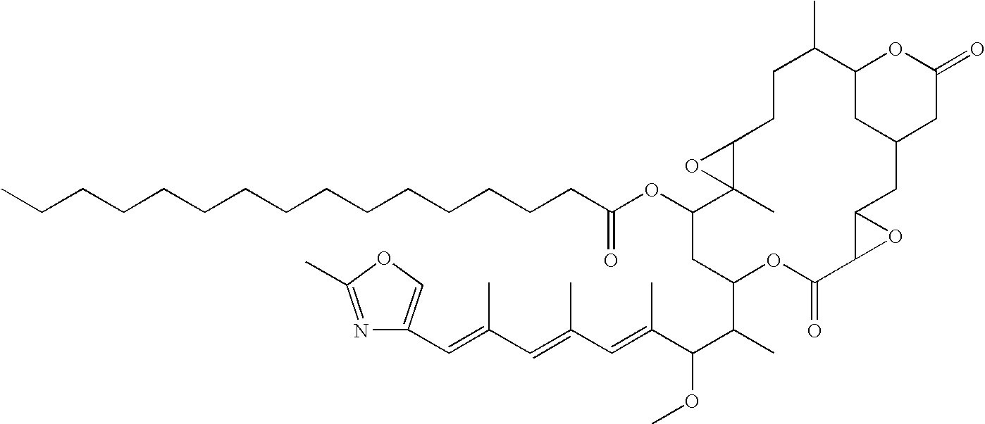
CCCCCCCCCCCCCCCC(OC1C2(C)C(O2)CCC(C)C2OC(=O)CC(CC3C(C(=O)OC(C(C)C(C(=CC(=CC(=CC4=COC(C)=N4)C)C)C)OC)C1)O3)C2)=O
